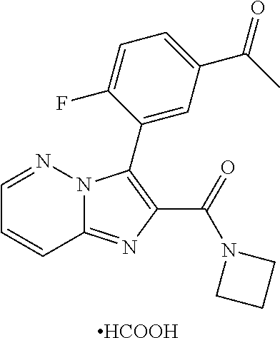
C12=NC(C(=O)N3CCC3)=C(C3=CC(C(=O)C)=CC=C3F)N1N=CC=C2.[HCOOH]
